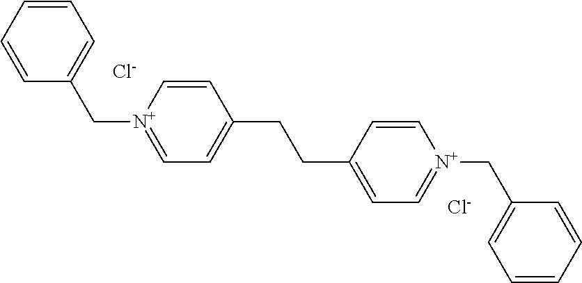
C1=C(C[N+]2=CC=C(CCC3=CC=[N+](CC4=CC=CC=C4)C=C3)C=C2)C=CC=C1.[Cl-].[Cl-]
